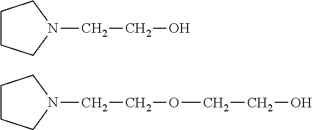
C1CCN(CCOCCO)C1.C1CCN(CCO)C1
